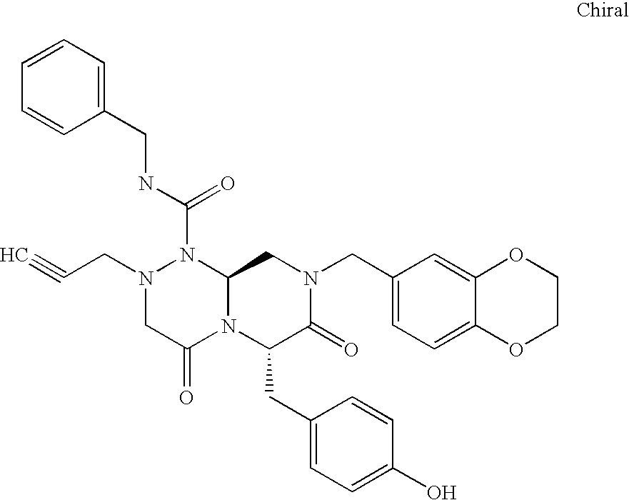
C1=CC=C(CNC(N2N(CC#C)CC(=O)N3C2CN(CC2=CC=C4C(=C2)OCCO4)C(=O)C3CC2=CC=C(O)C=C2)=O)C=C1
